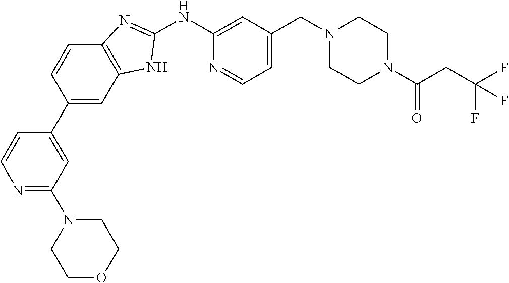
N1=C(N2CCOCC2)C=C(C2=CC3=C(C=C2)N=C(NC2=CC(CN4CCN(C(CC(F)(F)F)=O)CC4)=CC=N2)N3)C=C1
